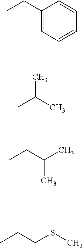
C1(CC)=CC=CC=C1.CC(C)C.CCC(C)C.CCCSC
